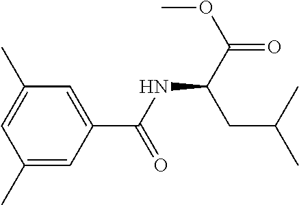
C1(C)=CC(C)=CC(C(NC(C(OC)=O)CC(C)C)=O)=C1
